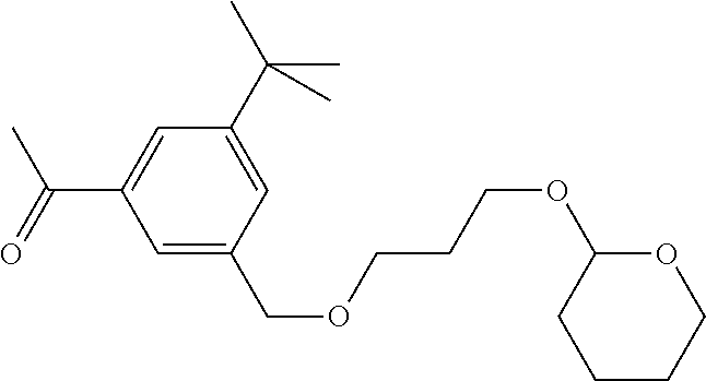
C1=C(COCCCOC2CCCCO2)C=C(C(C)(C)C)C=C1C(=O)C
